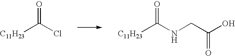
C([C11H23])(=O)Cl.C([C11H23])(=O)NCC(O)=O
